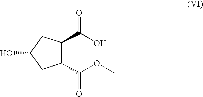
C1(C(OC)=O)C(C(O)=O)CC(O)C1
